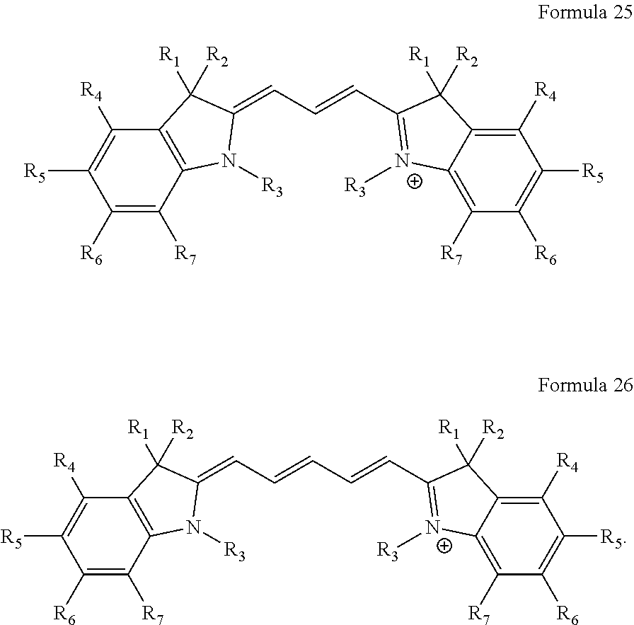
C1([R6])=C([R7])C2=C(C([R4])=C1[R5])C([R2])([R1])C(=CC=CC1=[N+]([R3])C3=C([R7])C([R6])=C([R5])C([R4])=C3C1([R1])[R2])N2[R3].C(=CC=CC1=[N+]([R3])C2=C([R7])C([R6])=C([R5])C([R4])=C2C1([R1])[R2])C=C1N([R3])C2=C(C([R4])=C([R5])C([R6])=C2[R7])C1([R2])[R1]
